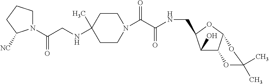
N1(C(CNC2(C)CCN(C(C(NCC3C(O)C4C(O3)OC(C)(C)O4)=O)=O)CC2)=O)CCCC1[NC]
